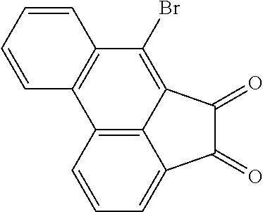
C12=C3C(=CC=C1)C(=O)C(=O)C3=C(Br)C1=C2C=CC=C1
